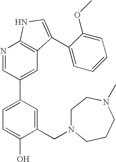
C1(CN2CCN(C)CCC2)=CC(C2=CC3=C(N=C2)NC=C3C2=CC=CC=C2OC)=CC=C1O
